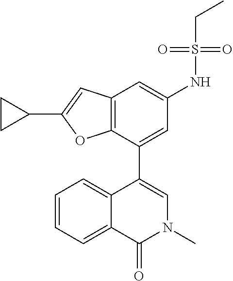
C12=CC=CC=C1C(C1=CC(NS(CC)(=O)=O)=CC3=C1OC(C1CC1)=C3)=CN(C)C2=O
